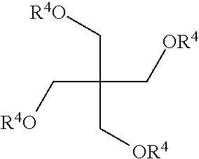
C(C(C[R4O])(C[OR4])C[OR4])[R4O]
